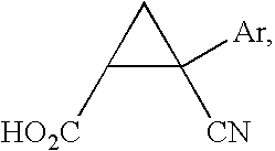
C1([HO2C])C([Ar])([CN])C1
